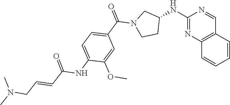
C(N1CCC(NC2=NC3=C(C=CC=C3)C=N2)C1)(=O)C1=CC=C(NC(=O)C=CCN(C)C)C(OC)=C1
